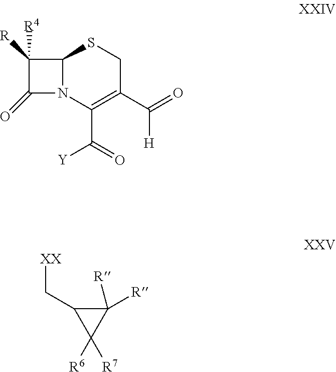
C1([R])([R4])C(=O)N2C1SCC(C(=O)[H])=C2C(=O)[Y].C1([R])([R])C(C[XX])C1([R6])[R7]
